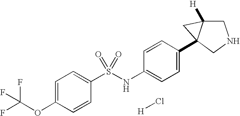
[H]Cl.C1=C(OC(F)(F)F)C=CC(S(NC2=CC=C(C34C([H])(CNC3)C4)C=C2)(=O)=O)=C1
